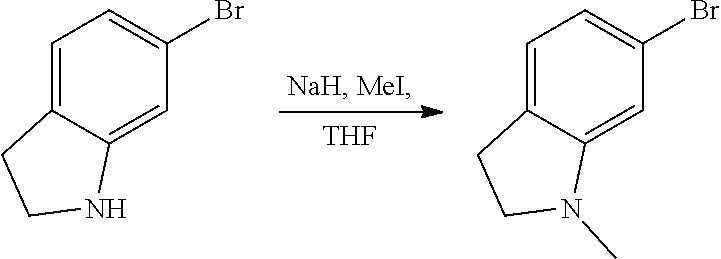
C1=C2C(=CC(Br)=C1)NCC2.C1=C2C(=CC(Br)=C1)N(C)CC2.[THF]
